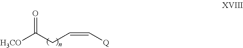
[H3CO]C(CC=C[Q])=O
